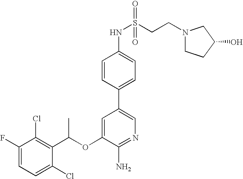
C1=C(F)C(Cl)=C(C(OC2=CC(C3=CC=C(NS(CCN4CCC(O)C4)(=O)=O)C=C3)=CN=C2N)C)C(Cl)=C1
